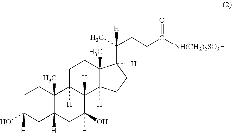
OC1([H])CC2([H])C(C)(CC1)C1([H])CCC3(C)C([H])(CCC3(C([H])(CCC(=O)[NH(CH2)2SO3H])C)[H])C1([H])C(O)([H])C2
